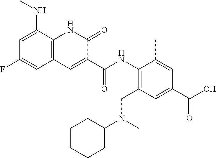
C(=O)(C1=CC2=C(NC1=O)C(NC)=CC(F)=C2)NC1=C(CN(C2CCCCC2)C)C=C(C(O)=O)C=C1C
